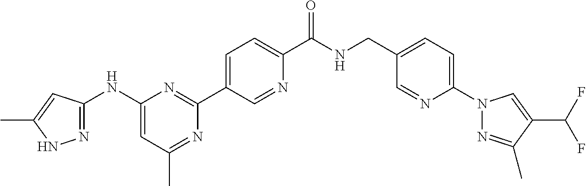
C1(NC2=NNC(C)=C2)=CC(C)=NC(C2=CC=C(C(NCC3=CC=C(N4N=C(C)C(C(F)F)=C4)N=C3)=O)N=C2)=N1
